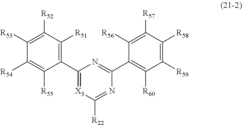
C1([R53])=C([R52])C([R51])=C(C2=[X3]C([R22])=NC(C3=C([R60])C([R59])=C([R58])C([R57])=C3[R56])=N2)C([R55])=C1[R54]
